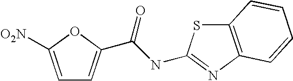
C1=C([O2N])OC(C(NC2=NC3=C(S2)C=CC=C3)=O)=C1
